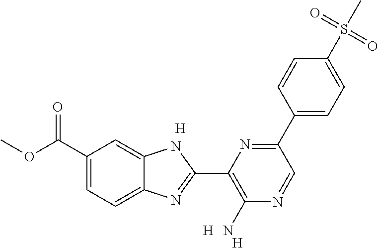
C1(C(OC)=O)=CC=C2C(=C1)NC(C1=C(N)N=CC(C3=CC=C(S(=O)(=O)C)C=C3)=N1)=N2.[H].[H].[H]
